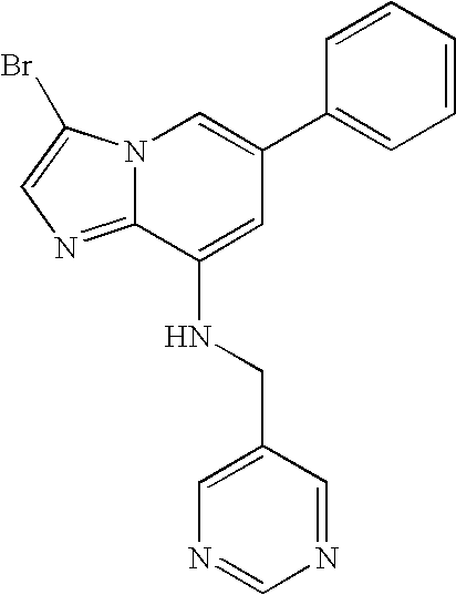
N12C(=NC=C1Br)C(NCC1=CN=CN=C1)=CC(C1=CC=CC=C1)=C2
